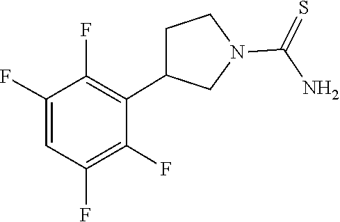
C1=C(F)C(F)=C(C2CCN(C(N)=S)C2)C(F)=C1F
